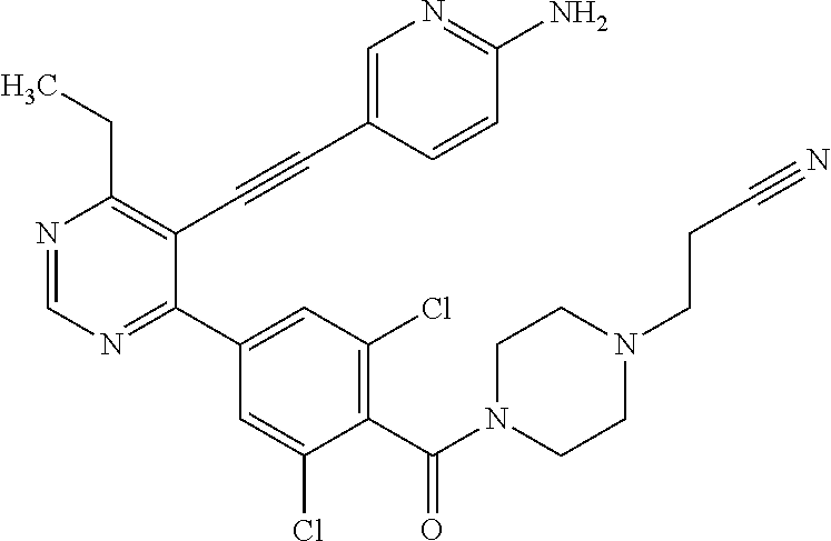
N1=CN=C(C2=CC(Cl)=C(C(=O)N3CCN(CCC#N)CC3)C(Cl)=C2)C(C#CC2=CN=C(N)C=C2)=C1CC
